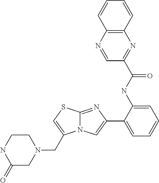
C12=NC(C3=CC=CC=C3NC(C3=NC4=C(N=C3)C=CC=C4)=O)=CN1C(CN1CCNC(=O)C1)=CS2
